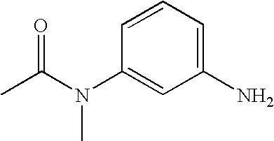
C1=CC=C(N)C=C1N(C(C)=O)C
